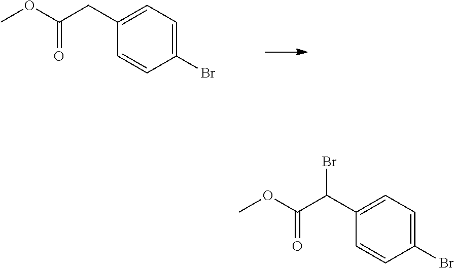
C(C(OC)=O)C1=CC=C(Br)C=C1.C(C(OC)=O)(C1=CC=C(Br)C=C1)Br
